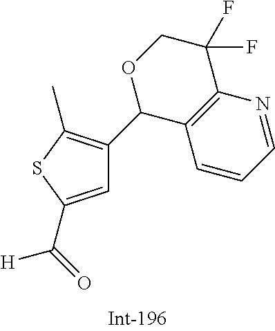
C1=C(C(=O)[H])SC(C)=C1C1C2=C(C(F)(F)CO1)N=CC=C2
